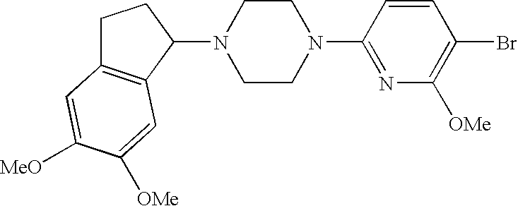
N1(C2C3=C(CC2)C=C([MeO])C([OMe])=C3)CCN(C2=NC([OMe])=C(Br)C=C2)CC1
